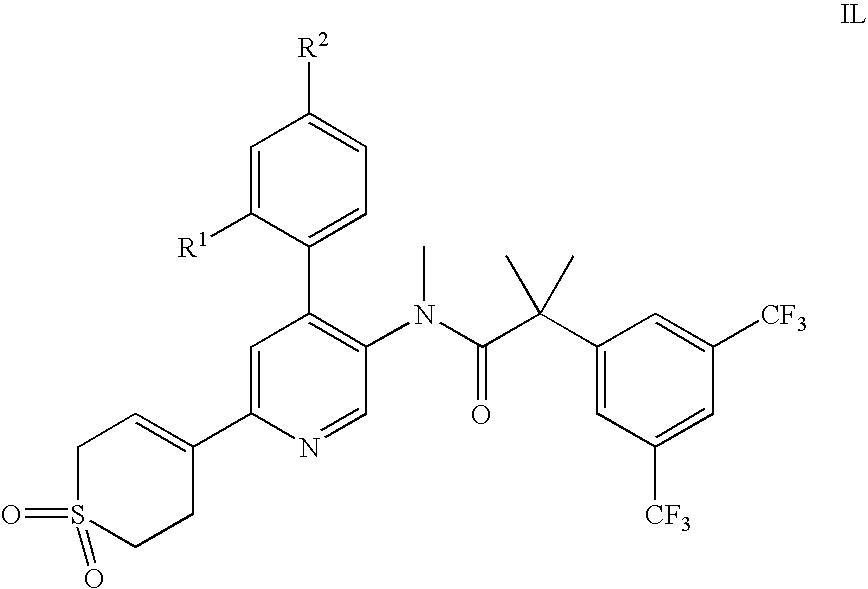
[R2]C1=CC=C(C2=C(N(C(C(C3=CC([CF3])=CC([CF3])=C3)(C)C)=O)C)C=NC(C3=CCS(=O)(=O)CC3)=C2)C([R1])=C1
